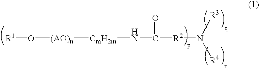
[CmH2m](NC([R2]N([R4])[R3])=O)[(AO)n]O[R1]
